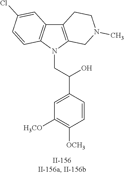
C12=C(N(CC(C3=CC([H3CO])=C([OCH3])C=C3)O)C3=C1C=C(Cl)C=C3)CN(C)CC2
